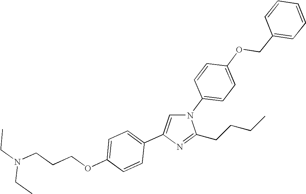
C1=CC(N2C=C(C3=CC=C(OCCCN(CC)CC)C=C3)N=C2CCCC)=CC=C1OCC1=CC=CC=C1
